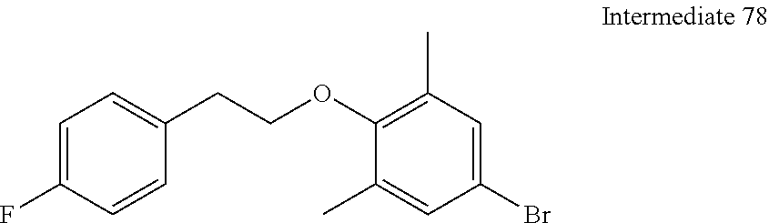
C1=C(F)C=CC(CCOC2=C(C)C=C(Br)C=C2C)=C1
